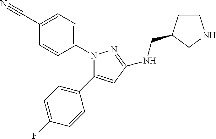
N1(C2=CC=C(C#N)C=C2)C(C2=CC=C(F)C=C2)=CC(NCC2CCNC2)=N1
